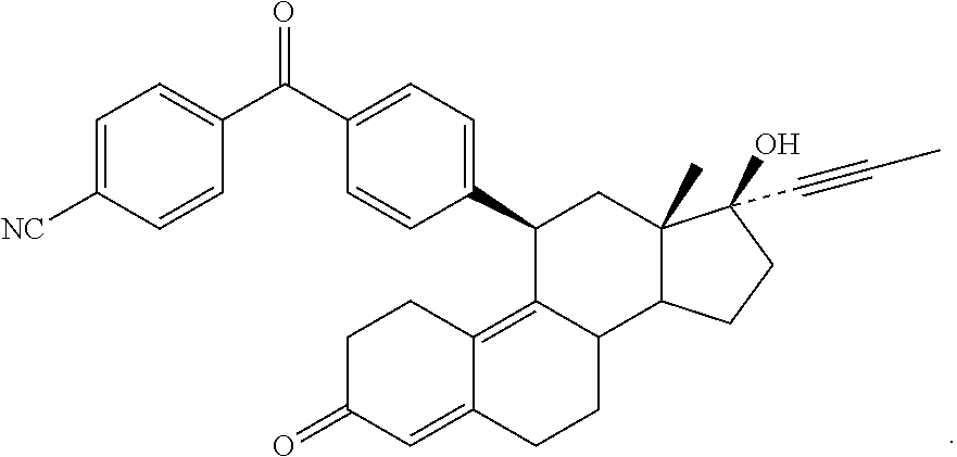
C1(C2C3=C4C(=CC(=O)CC4)CCC3C3C(C)(C2)C(O)(C#CC)CC3)=CC=C(C(=O)C2=CC=C([NC])C=C2)C=C1
